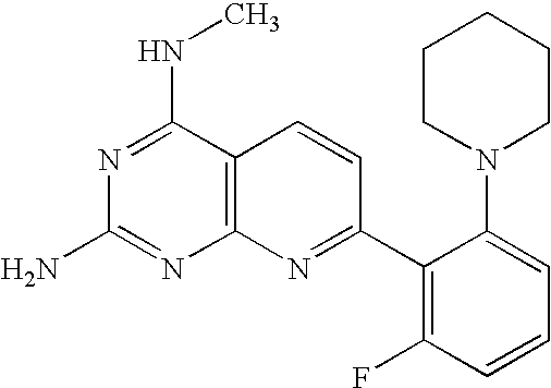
C12=C(C(NC)=NC(N)=N1)C=CC(C1=C(F)C=CC=C1N1CCCCC1)=N2
